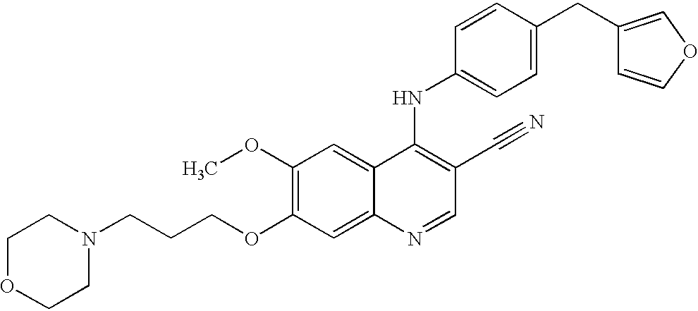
C1OCCN(CCCOC2=C(OC)C=C3C(=C2)N=CC(C#N)=C3NC2=CC=C(CC3=COC=C3)C=C2)C1
